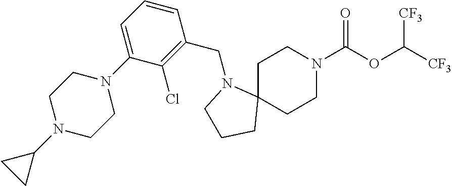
C1C2(CCN(C(OC([CF3])[CF3])=O)C1)N(CC1=C(Cl)C(N3CCN(C4CC4)CC3)=CC=C1)CCC2
